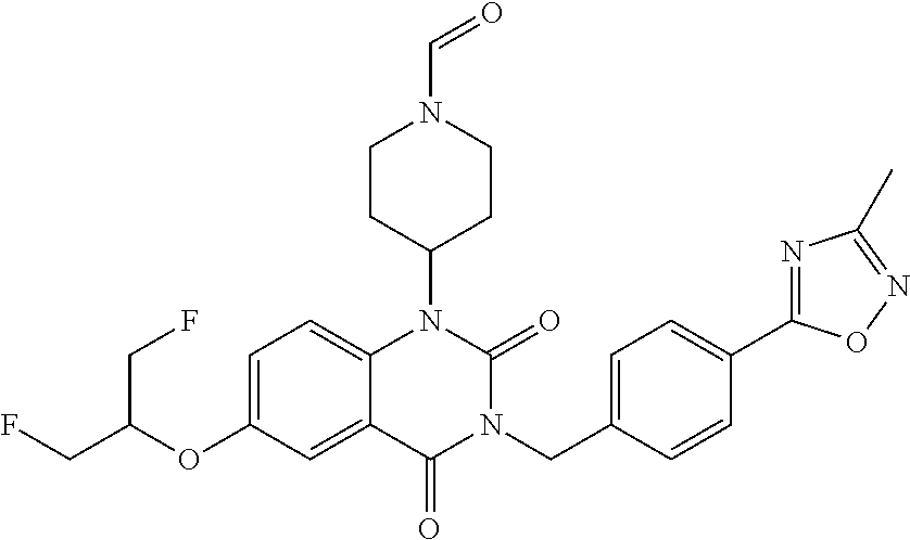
C1=C(OC(CF)CF)C=C2C(=C1)N(C1CCN(C=O)CC1)C(=O)N(CC1=CC=C(C3=NC(C)=NO3)C=C1)C2=O
